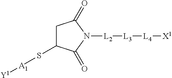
[L2]([L3][L4][X1])N1C(=O)CC(S[A1][Y1])C1=O
